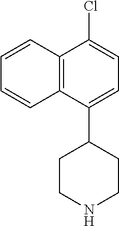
C1=C(C2CCNCC2)C2=C(C=CC=C2)C(Cl)=C1
